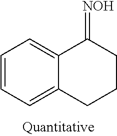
C1=CC=C2C(=C1)C(=[NOH])CCC2
